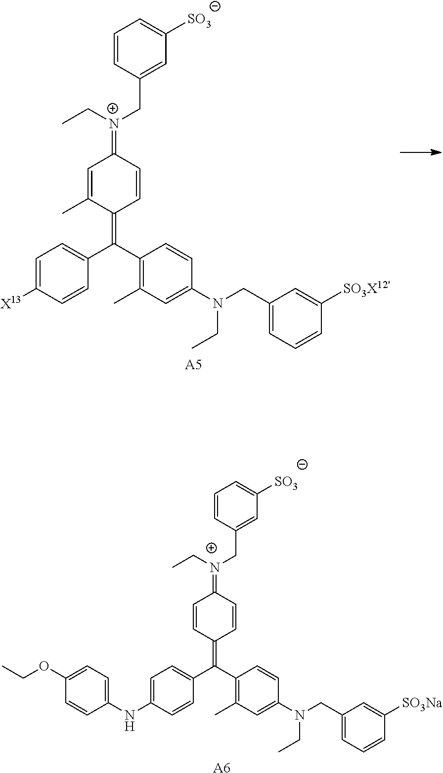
C1=CC(=C(C2=CC=C(NC3=CC=C(OCC)C=C3)C=C2)C2=C(C)C=C(N(CC3=CC=CC([SO3Na])=C3)CC)C=C2)C=CC1=[N+](CC)CC1=CC([SO3])=CC=C1.[A6].C1=C(C)C(=C(C2=CC=C([X13])C=C2)C2=C(C)C=C(N(CC3=CC=CC([SO3X12'])=C3)CC)C=C2)C=CC1=[N+](CC)CC1=CC([SO3])=CC=C1.[A5]
